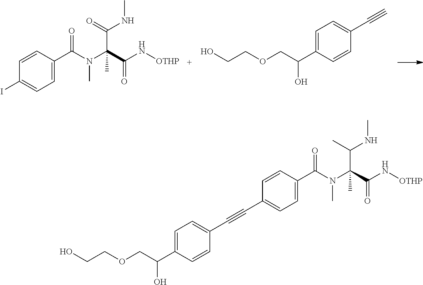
IC1=CC=C(C(N(C(C(N[OTHP])=O)(C(=O)NC)C)C)=O)C=C1.C(C(C1=CC=C(C#C)C=C1)O)OCCO.C(C(C1=CC=C(C#CC2=CC=C(C(N(C(C(N[OTHP])=O)(C(C)NC)C)C)=O)C=C2)C=C1)O)OCCO
